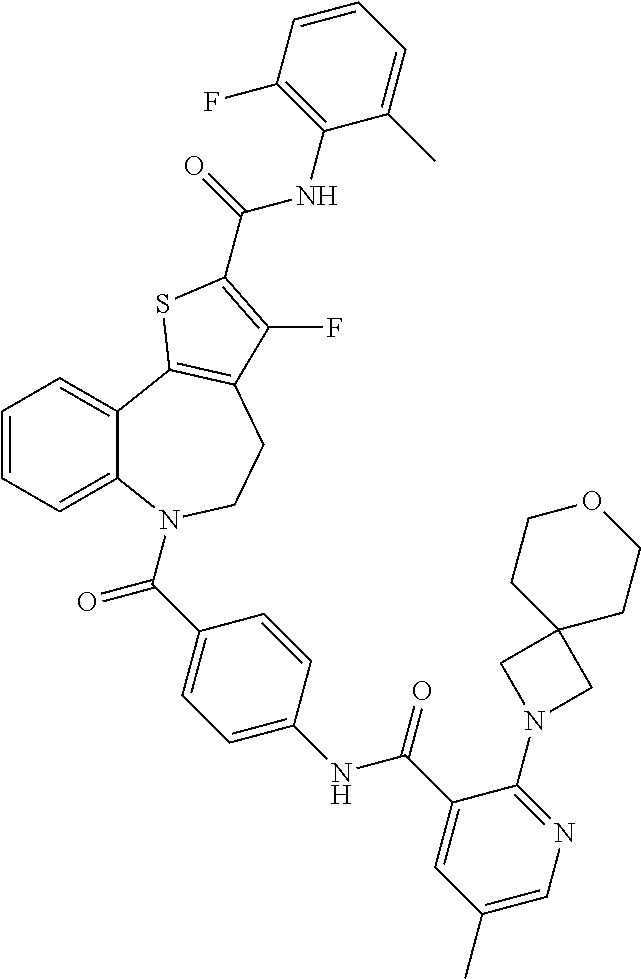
C1=CC=C2C(=C1)C1=C(CCN2C(=O)C2=CC=C(NC(=O)C3=CC(C)=CN=C3N3CC4(C3)CCOCC4)C=C2)C(F)=C(C(NC2=C(F)C=CC=C2C)=O)S1
